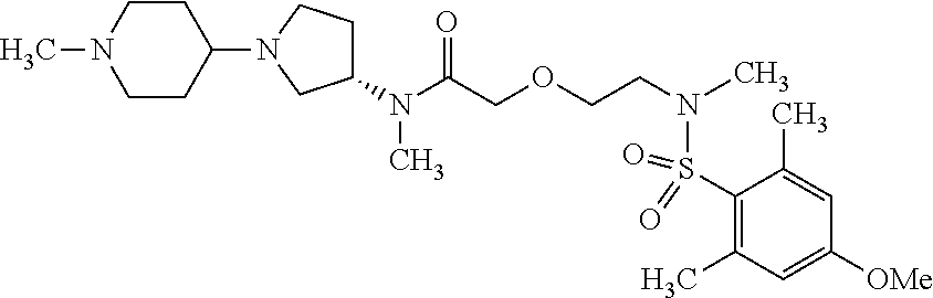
N(C(COCCN(S(C1=C(C)C=C([OMe])C=C1C)(=O)=O)C)=O)(C)C1CCN(C2CCN(C)CC2)C1
